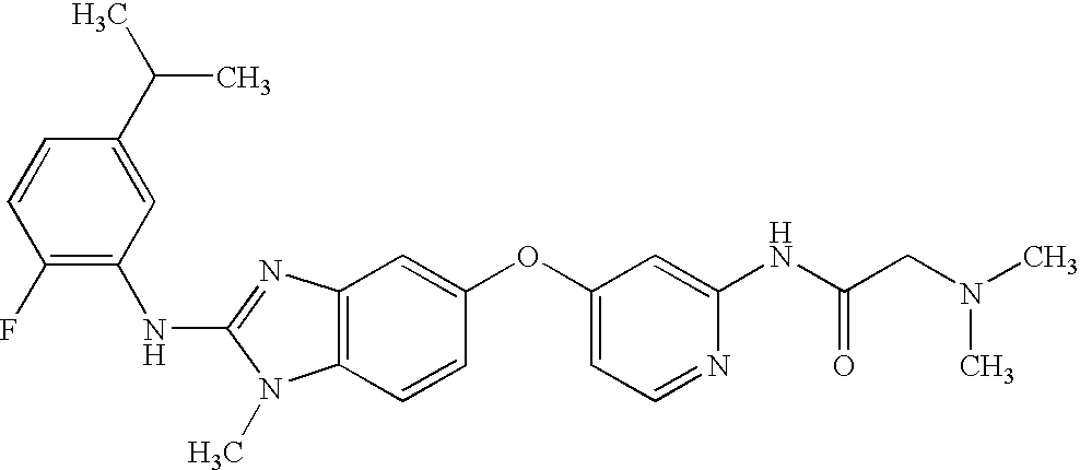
C1(C(C)C)=CC(NC2=NC3=C(N2C)C=CC(OC2=CC=NC(NC(CN(C)C)=O)=C2)=C3)=C(F)C=C1
